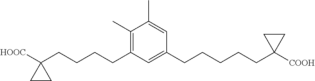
C1(C)=C(CCCCC2([HOOC])CC2)C=C(CCCCCC2([COOH])CC2)C=C1C
